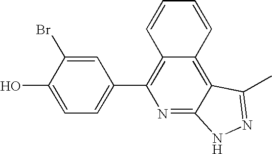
C1=C(O)C(Br)=CC(C2=C3C(=C4C(=N2)NN=C4C)C=CC=C3)=C1
